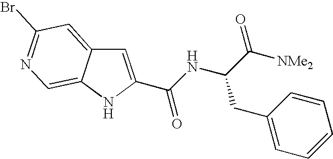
C(C1=CC2=CC(Br)=NC=C2N1)(NC(C([NMe2])=O)CC1=CC=CC=C1)=O
